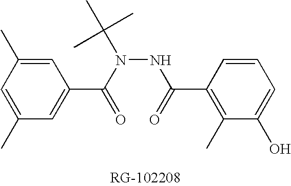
C1=C(C)C=C(C)C=C1C(N(C(C)(C)C)NC(=O)C1=C(C)C(O)=CC=C1)=O
